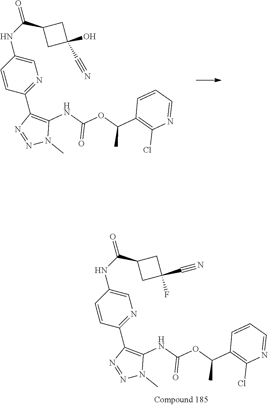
C1(C(NC2=CN=C(C3=C(NC(OC(C4=C(Cl)N=CC=C4)C)=O)N(C)N=N3)C=C2)=O)CC(C#N)(O)C1.C1(C(NC2=CN=C(C3=C(NC(OC(C4=C(Cl)N=CC=C4)C)=O)N(C)N=N3)C=C2)=O)CC(F)(C#N)C1
